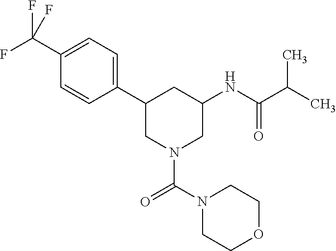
C1(C2CN(C(=O)N3CCOCC3)CC(NC(=O)C(C)C)C2)=CC=C(C(F)(F)F)C=C1
